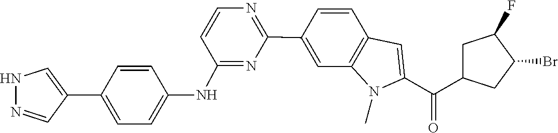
C1=CC2=C(N(C)C(C(=O)C3CC(F)C(Br)C3)=C2)C=C1C1=NC=CC(NC2=CC=C(C3=CNN=C3)C=C2)=N1
